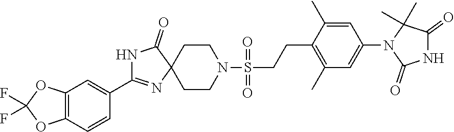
C12=C(C=CC(C3=NC4(CCN(S(CCC5=C(C)C=C(N6C(=O)NC(=O)C6(C)C)C=C5C)(=O)=O)CC4)C(=O)N3)=C1)OC(F)(F)O2
